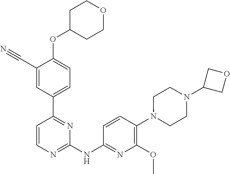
C1=CN=C(NC2=NC(OC)=C(N3CCN(C4COC4)CC3)C=C2)N=C1C1=CC=C(OC2CCOCC2)C(C#N)=C1
